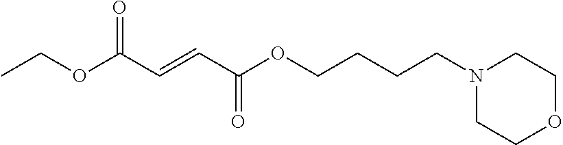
N1(CCCCOC(C=CC(OCC)=O)=O)CCOCC1
